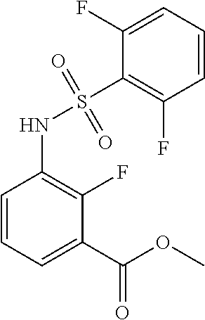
C1=CC=C(C(=O)OC)C(F)=C1NS(C1=C(F)C=CC=C1F)(=O)=O
